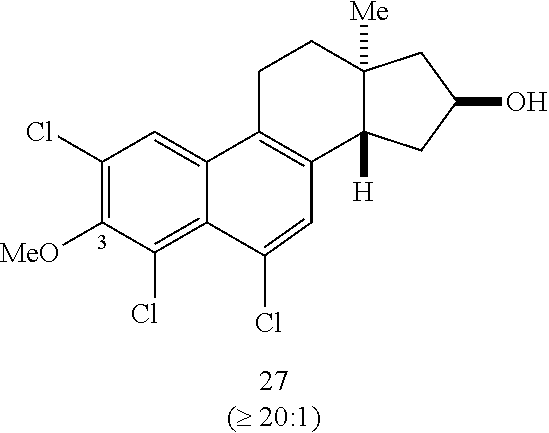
C1(Cl)=C([MeO])C(Cl)=C2C(=C1)C1=C(C3([H])C([Me])(CC1)CC(O)C3)C=C2Cl
